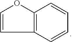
C1=COC2=C1C=CC=C2
